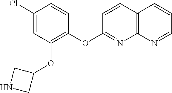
C1(OC2=C(OC3CNC3)C=C(Cl)C=C2)=NC2=C(C=C1)C=CC=N2
